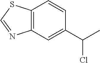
C12=C(C=C(C(C)Cl)C=C1)N=CS2
